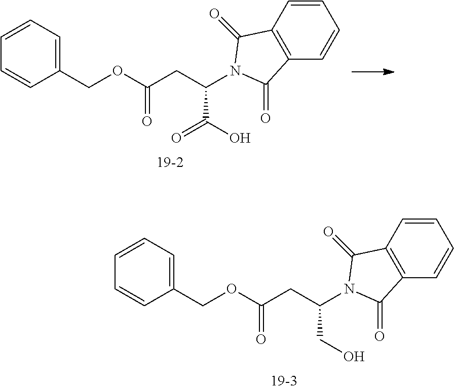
C(CC(N1C(=O)C2=C(C=CC=C2)C1=O)CO)(OCC1=CC=CC=C1)=O.C(CC(N1C(=O)C2=C(C=CC=C2)C1=O)C(O)=O)(OCC1=CC=CC=C1)=O
